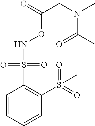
N(OC(=O)CN(C)C(=O)C)S(C1=C(S(C)(=O)=O)C=CC=C1)(=O)=O
